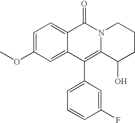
C1=C(OC)C=C2C(=C1)C(=O)N1C(=C2C2=CC=CC(F)=C2)C(O)CCC1
